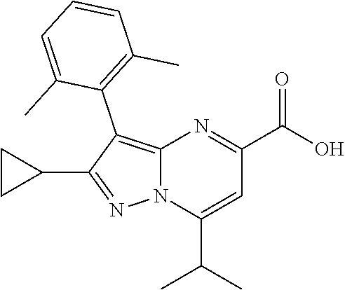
N12C(=C(C3=C(C)C=CC=C3C)C(C3CC3)=N1)N=C(C(O)=O)C=C2C(C)C
